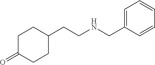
C1=CC=CC=C1CNCCC1CCC(=O)CC1
